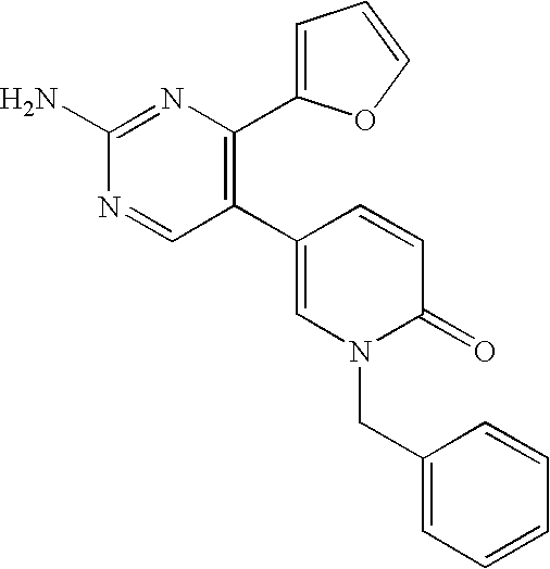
C1(N)=NC(C2=CC=CO2)=C(C2=CN(CC3=CC=CC=C3)C(=O)C=C2)C=N1
